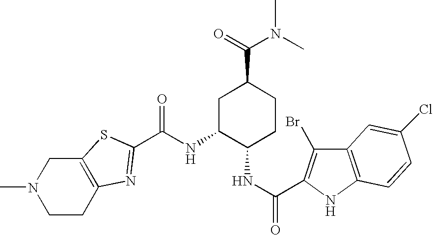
C12=C(CCN(C)C1)N=C(C(NC1C(NC(=O)C3=C(Br)C4=C(N3)C=CC(Cl)=C4)CCC(C(N(C)C)=O)C1)=O)S2
